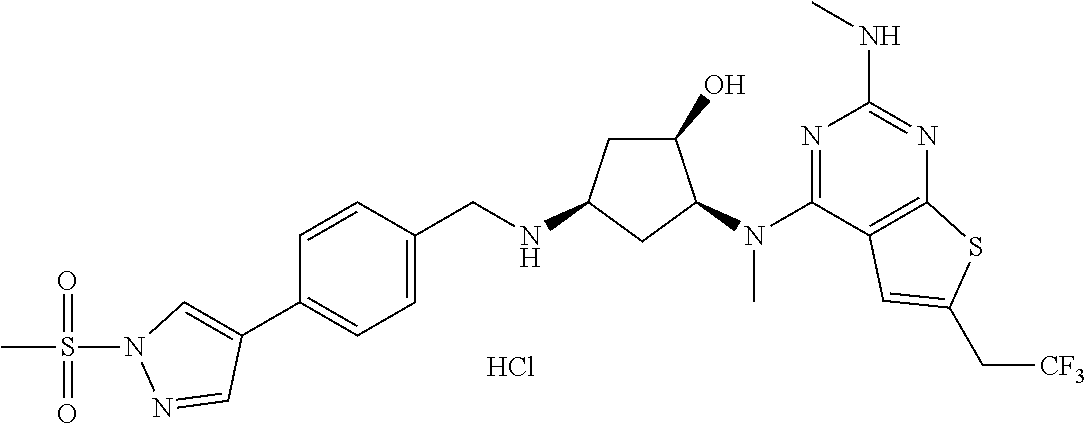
C1=CC(C2=CN(S(C)(=O)=O)N=C2)=CC=C1CNC1CC(O)C(N(C2=NC(NC)=NC3=C2C=C(C[CF3])S3)C)C1.Cl
